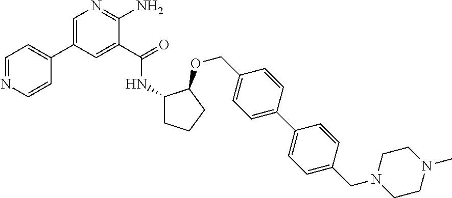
C1(C2=CN=C(N)C(C(=O)NC3CCCC3OCC3=CC=C(C4=CC=C(CN5CCN(C)CC5)C=C4)C=C3)=C2)=CC=NC=C1
